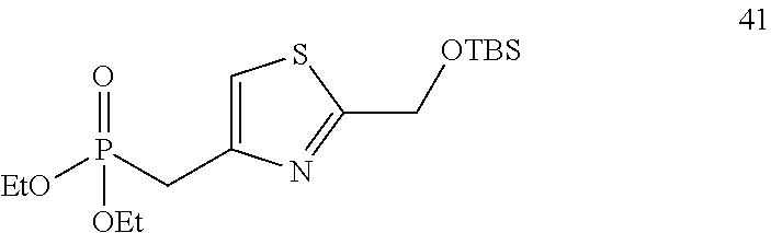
C1=C(CP([EtO])(=O)[OEt])N=C(C[OTBS])S1
